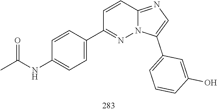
O=C(C)NC1=CC=C(C2=NN3C(=NC=C3C3=CC=CC(O)=C3)C=C2)C=C1
